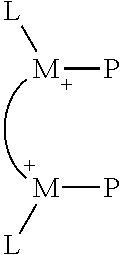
[L][M]P.[L][M]P
